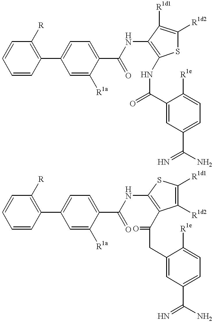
C1(C2=CC=C(C(=O)NC3=C(NC(=O)C4=CC(C(=N)N)=CC=C4[R1e])SC([R1d2])=C3[R1d1])C([R1a])=C2)=C([R])C=CC=C1.C1(C2=CC=C(C(=O)NC3=C(C(CC4=CC(C(=N)N)=CC=C4[R1e])=O)C([R1d2])=C([R1d1])S3)C([R1a])=C2)=C([R])C=CC=C1
